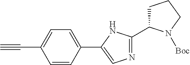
C1=CC(C2=CN=C(C3CCCN3[Boc])N2)=CC=C1C#C
